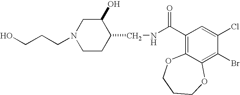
OCCCN1CCC(CNC(C2=C3C(=C(Br)C(Cl)=C2)OCCCO3)=O)C(O)C1
